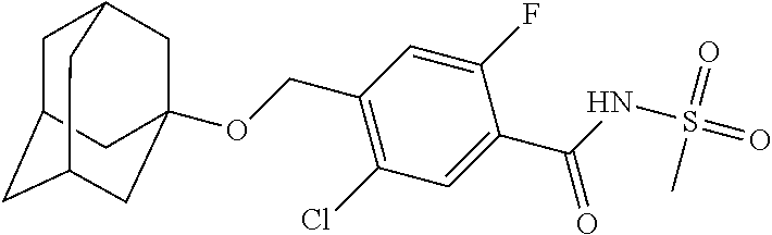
C1C2CC3CC(OCC4=C(Cl)C=C(C(=O)NS(C)(=O)=O)C(F)=C4)(CC1C3)C2
